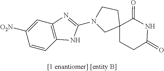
N1(C2=NC3=C(C=CC([O2N])=C3)N2)CC2(CCC(=O)NC2=O)CC1
